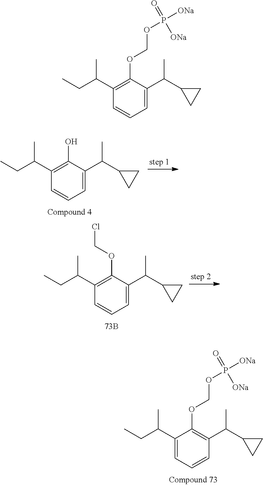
C1(C(CC)C)=C(OCCl)C(C(C2CC2)C)=CC=C1.C1(C(CC)C)=CC=CC(C(C2CC2)C)=C1OCOP([ONa])(=O)[ONa].C1(C(CC)C)=C(O)C(C(C2CC2)C)=CC=C1.C1(C(CC)C)=C(OCOP([ONa])(=O)[ONa])C(C(C2CC2)C)=CC=C1
